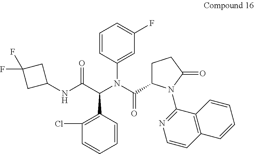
C1=CC(N(C(C(=O)NC2CC(F)(F)C2)C2=C(Cl)C=CC=C2)C(=O)C2CCC(=O)N2C2=NC=CC3=C2C=CC=C3)=CC(F)=C1
